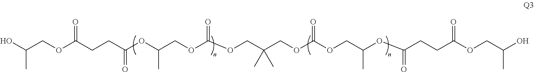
OC(COC(CCC(OC(COC(OCC(COC(OCC(OC(CCC(OCC(O)C)=O)=O)C)=O)(C)C)=O)C)=O)=O)C
